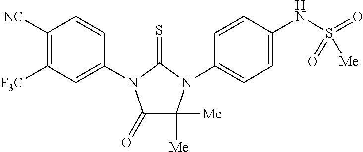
C1(=O)C([Me])([Me])N(C2=CC=C(NS(=O)(=O)[Me])C=C2)C(=S)N1C1=CC([F3C])=C([NC])C=C1
